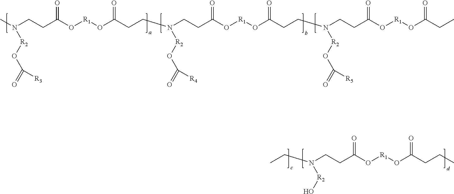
CN(CCC(O[R1]OC(CCN(CCC(O[R1]OC(CCN(CCC(O[R1]OC(CC)=O)=O)[R2]OC(=O)[R5])=O)=O)[R2]OC(=O)[R4])=O)=O)[R2]OC(=O)[R3].CCN(CCC(O[R1]OC(CCC)=O)=O)[R2]O
